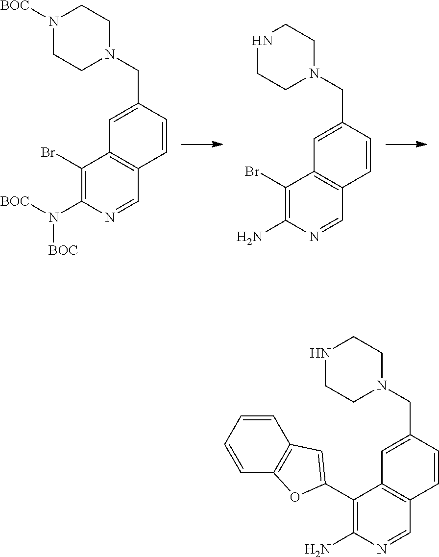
C1=C(CN2CCN([BOC])CC2)C=CC2=C1C(Br)=C(N([BOC])[BOC])N=C2.C1=C(CN2CCNCC2)C=CC2=C1C(Br)=C(N)N=C2.C1=C(CN2CCNCC2)C=CC2=C1C(C1=CC3=C(C=CC=C3)O1)=C(N)N=C2
